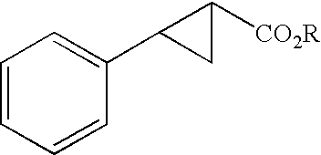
C1=CC=CC(C2CC2[CO2R])=C1
